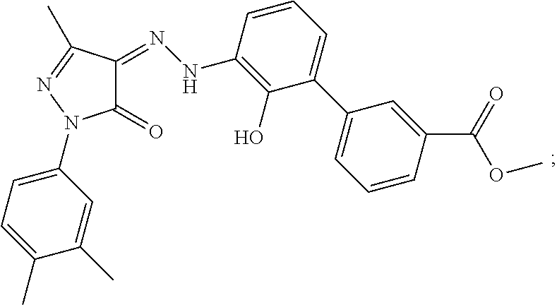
C1(N2C(=O)C(=NNC3=C(O)C(C4=CC=CC(C(=O)OC)=C4)=CC=C3)C(C)=N2)=CC=C(C)C(C)=C1
